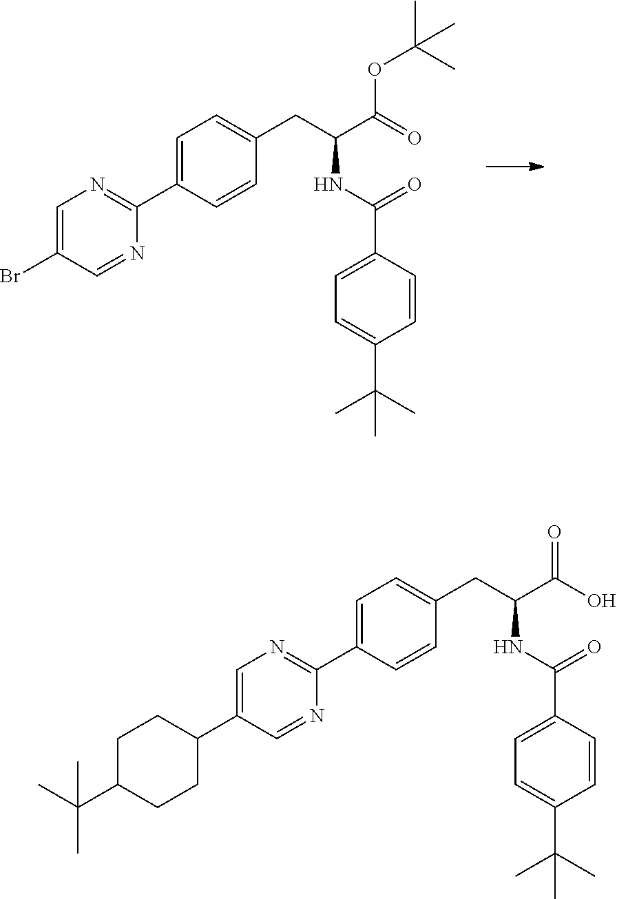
BrC1=CN=C(C2=CC=C(CC(NC(=O)C3=CC=C(C(C)(C)C)C=C3)C(OC(C)(C)C)=O)C=C2)N=C1.C1C(C(C)(C)C)CCC(C2=CN=C(C3=CC=C(CC(NC(=O)C4=CC=C(C(C)(C)C)C=C4)C(=O)O)C=C3)N=C2)C1
